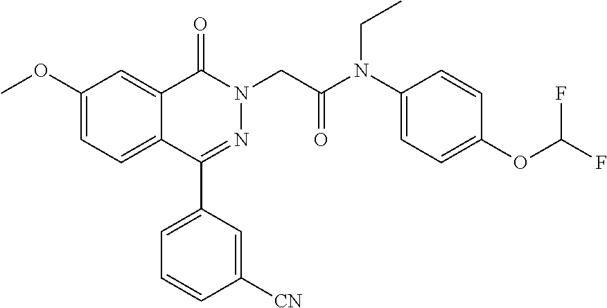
C1(OC)=CC=C2C(=C1)C(=O)N(CC(=O)N(C1=CC=C(OC(F)F)C=C1)CC)N=C2C1=CC=CC([CN])=C1
